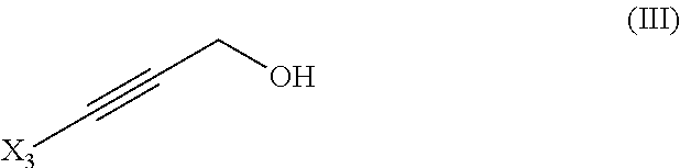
[X3]C#CCO
